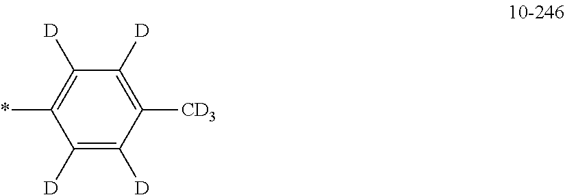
C1([D])=C([D])C([CD3])=C([D])C([D])=C1*
